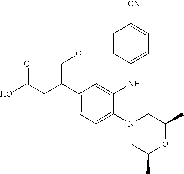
N1(C2=CC=C(C(CC(O)=O)COC)C=C2NC2=CC=C([CN])C=C2)CC(C)OC(C)C1
